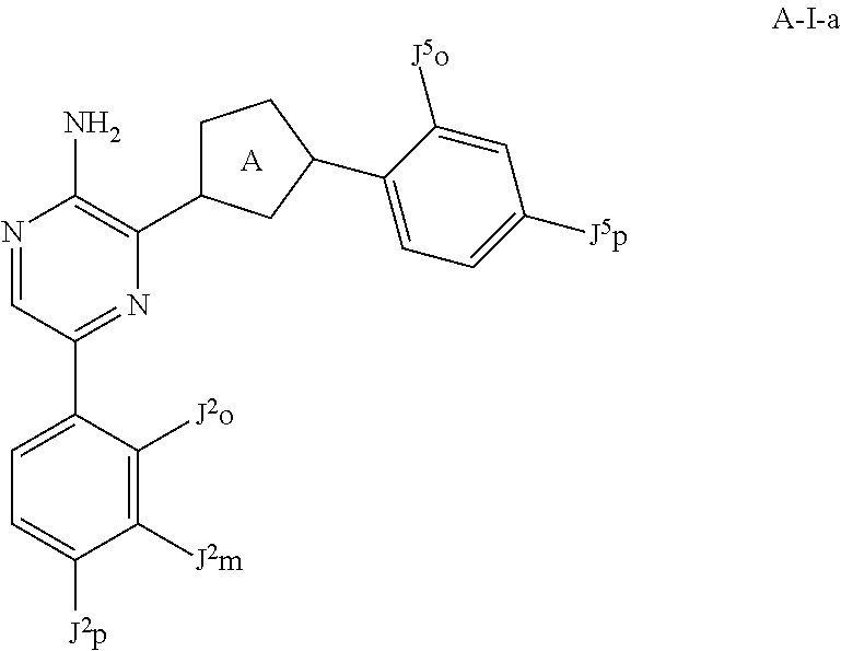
C1=C(C2=NC(C3CCC(C4=CC=C([J5p])C=C4[J5o])C3)=C(N)N=C2)C([J2o])=C([J2m])C([J2p])=C1.[A]
